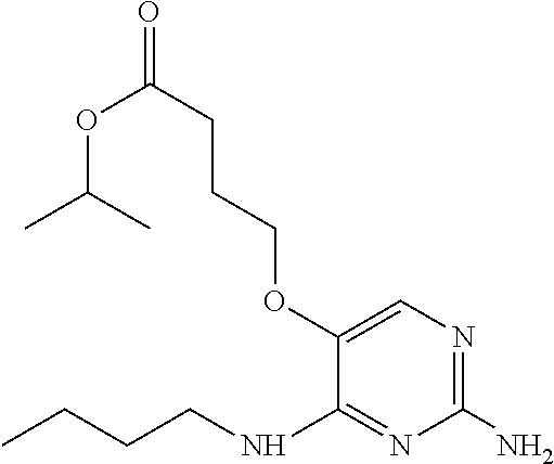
O(C1=CN=C(N)N=C1NCCCC)CCCC(=O)OC(C)C
